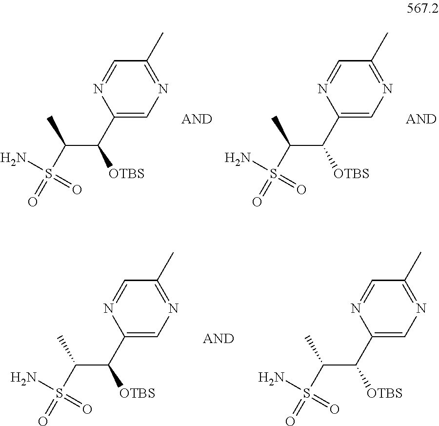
NS(C(C(C1=CN=C(C)C=N1)[OTBS])C)(=O)=O.NS(C(C(C1=CN=C(C)C=N1)[OTBS])C)(=O)=O.NS(C(C(C1=CN=C(C)C=N1)[OTBS])C)(=O)=O.NS(C(C(C1=CN=C(C)C=N1)[OTBS])C)(=O)=O
